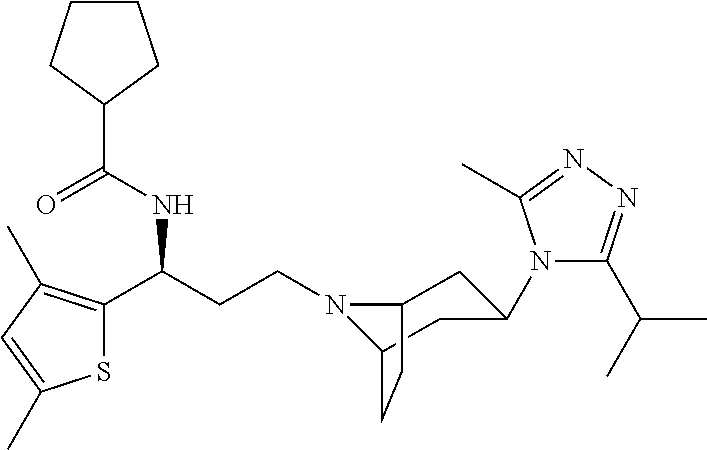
N1(CCC(C2=C(C)C=C(C)S2)NC(C2CCCC2)=O)C2CC(N3C(C(C)C)=NN=C3C)CC1CC2
